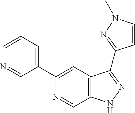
C1(C2=CC=CN=C2)=CC2=C(C=N1)NN=C2C1=NN(C)C=C1
